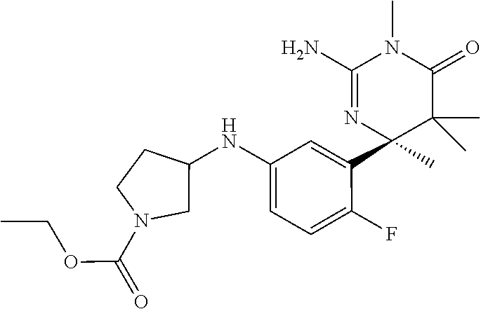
C1(NC2CCN(C(OCC)=O)C2)=CC=C(F)C(C2(C)C(C)(C)C(=O)N(C)C(N)=N2)=C1
